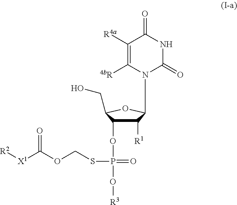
[R2][X1]C(OCSP(=O)(OC1C([R1])C(N2C(=O)NC(=O)C([R4a])=C2[4bR])OC1CO)O[R3])=O
